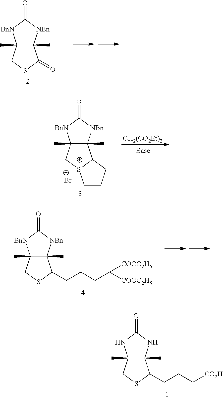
C12(C)C(C)([NBn]C(=O)[BnN]1)C(=O)SC2.C12(C)C(C)([NBn]C(=O)[BnN]1)C1[S+](C2)CCC1.[Br-].[CH2(CO2Et)2].C12(C)C(C)([NBn]C(=O)[BnN]1)C(CCCC([COOC2H5])[COOC2H5])SC2.C12(C)C(C)(NC(=O)N1)C(CCC[CO2H])SC2
